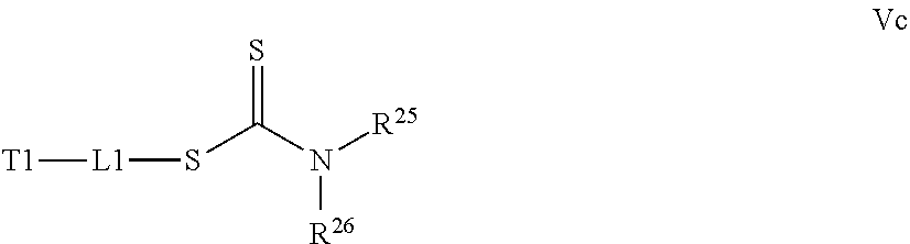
S=C(N([R25])[R26])S[L1][T1]
